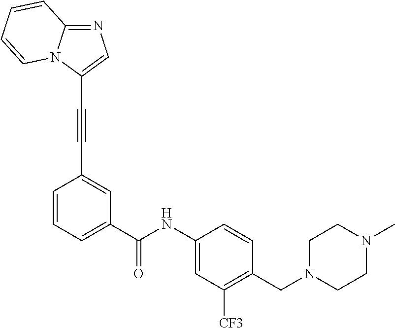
C1=CC(C#CC2=CN=C3N2C=CC=C3)=CC(C(=O)NC2=CC([CF3])=C(CN3CCN(C)CC3)C=C2)=C1
